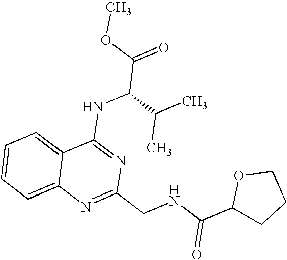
C12=CC=CC=C1N=C(CNC(C1CCCO1)=O)N=C2NC(C(=O)OC)C(C)C
